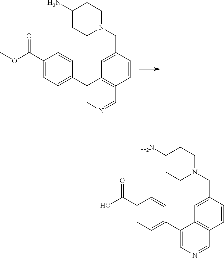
C1=NC=C(C2=CC=C(C(OC)=O)C=C2)C2=C1C=CC(CN1CCC(N)CC1)=C2.C1=NC=C(C2=CC=C(C(O)=O)C=C2)C2=C1C=CC(CN1CCC(N)CC1)=C2
